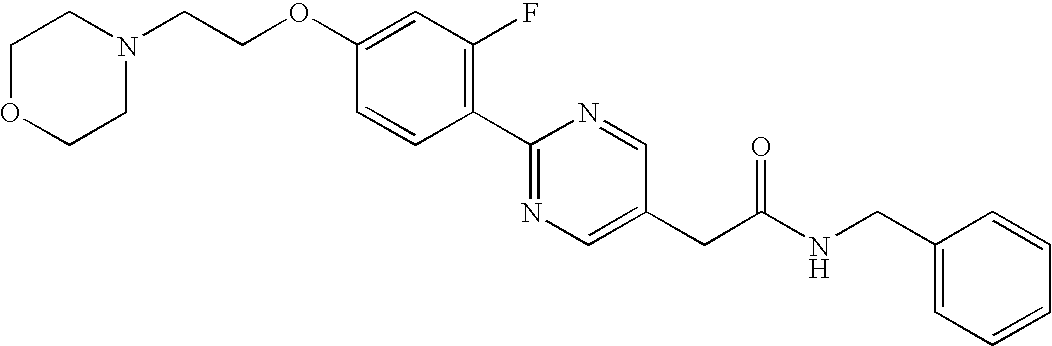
C(OC1=CC(F)=C(C2=NC=C(CC(NCC3=CC=CC=C3)=O)C=N2)C=C1)CN1CCOCC1
